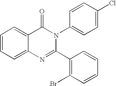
C1=CC=C2C(=C1)C(=O)N(C1=CC=C(Cl)C=C1)C(C1=C(Br)C=CC=C1)=N2
